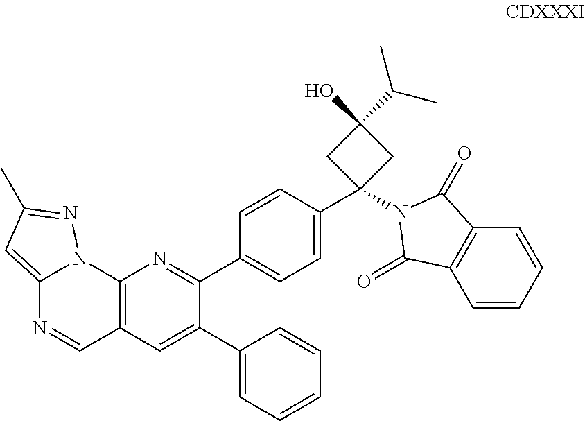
C1(C2=CC=C(C3(N4C(=O)C5=C(C=CC=C5)C4=O)CC(O)(C(C)C)C3)C=C2)=NC2=C(C=C1C1=CC=CC=C1)C=NC1=CC(C)=NN21
